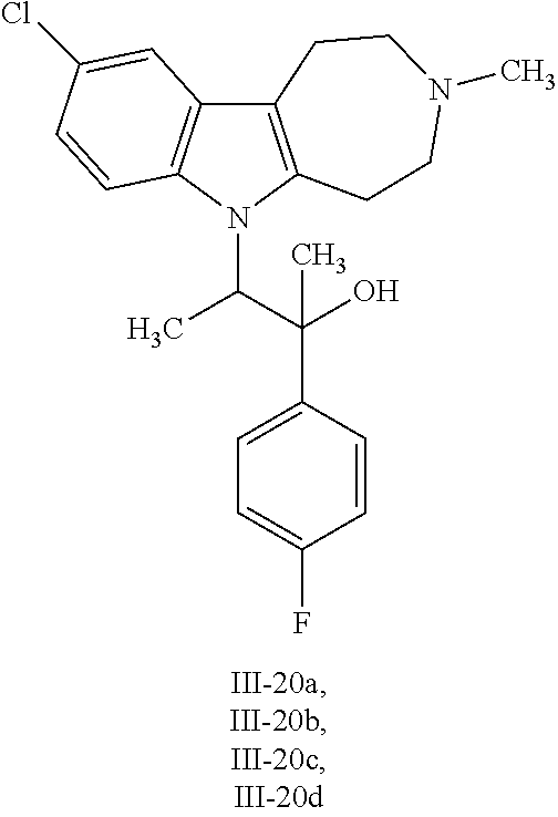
C12=C(N(C(C(C3=CC=C(F)C=C3)(O)C)C)C3=C1C=C(Cl)C=C3)CCN(C)CC2
